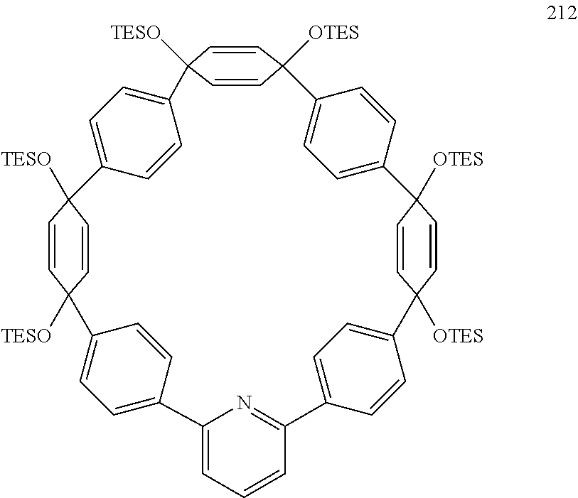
[OTES]C12C3=CC=C(C=C3)C3([OTES])C=CC([OTES])(C=C3)C3=CC=C(C=C3)C3=NC(=CC=C3)C3=CC=C(C4([TESO])C=CC([TESO])(C5=CC=C(C([TESO])(C=C1)C=C2)C=C5)C=C4)C=C3
